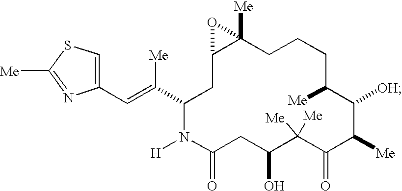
C1(C=C(C2CC3C([Me])(CCCC([Me])C([OH])C([Me])C(=O)C([Me])([Me])C(O)CC(=O)N2[H])O3)[Me])=CSC([Me])=N1
